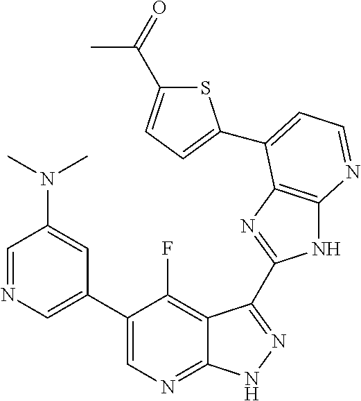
C1=NC=C(C2=CN=C3C(=C2F)C(C2=NC4=C(N2)N=CC=C4C2=CC=C(C(=O)C)S2)=NN3)C=C1N(C)C
